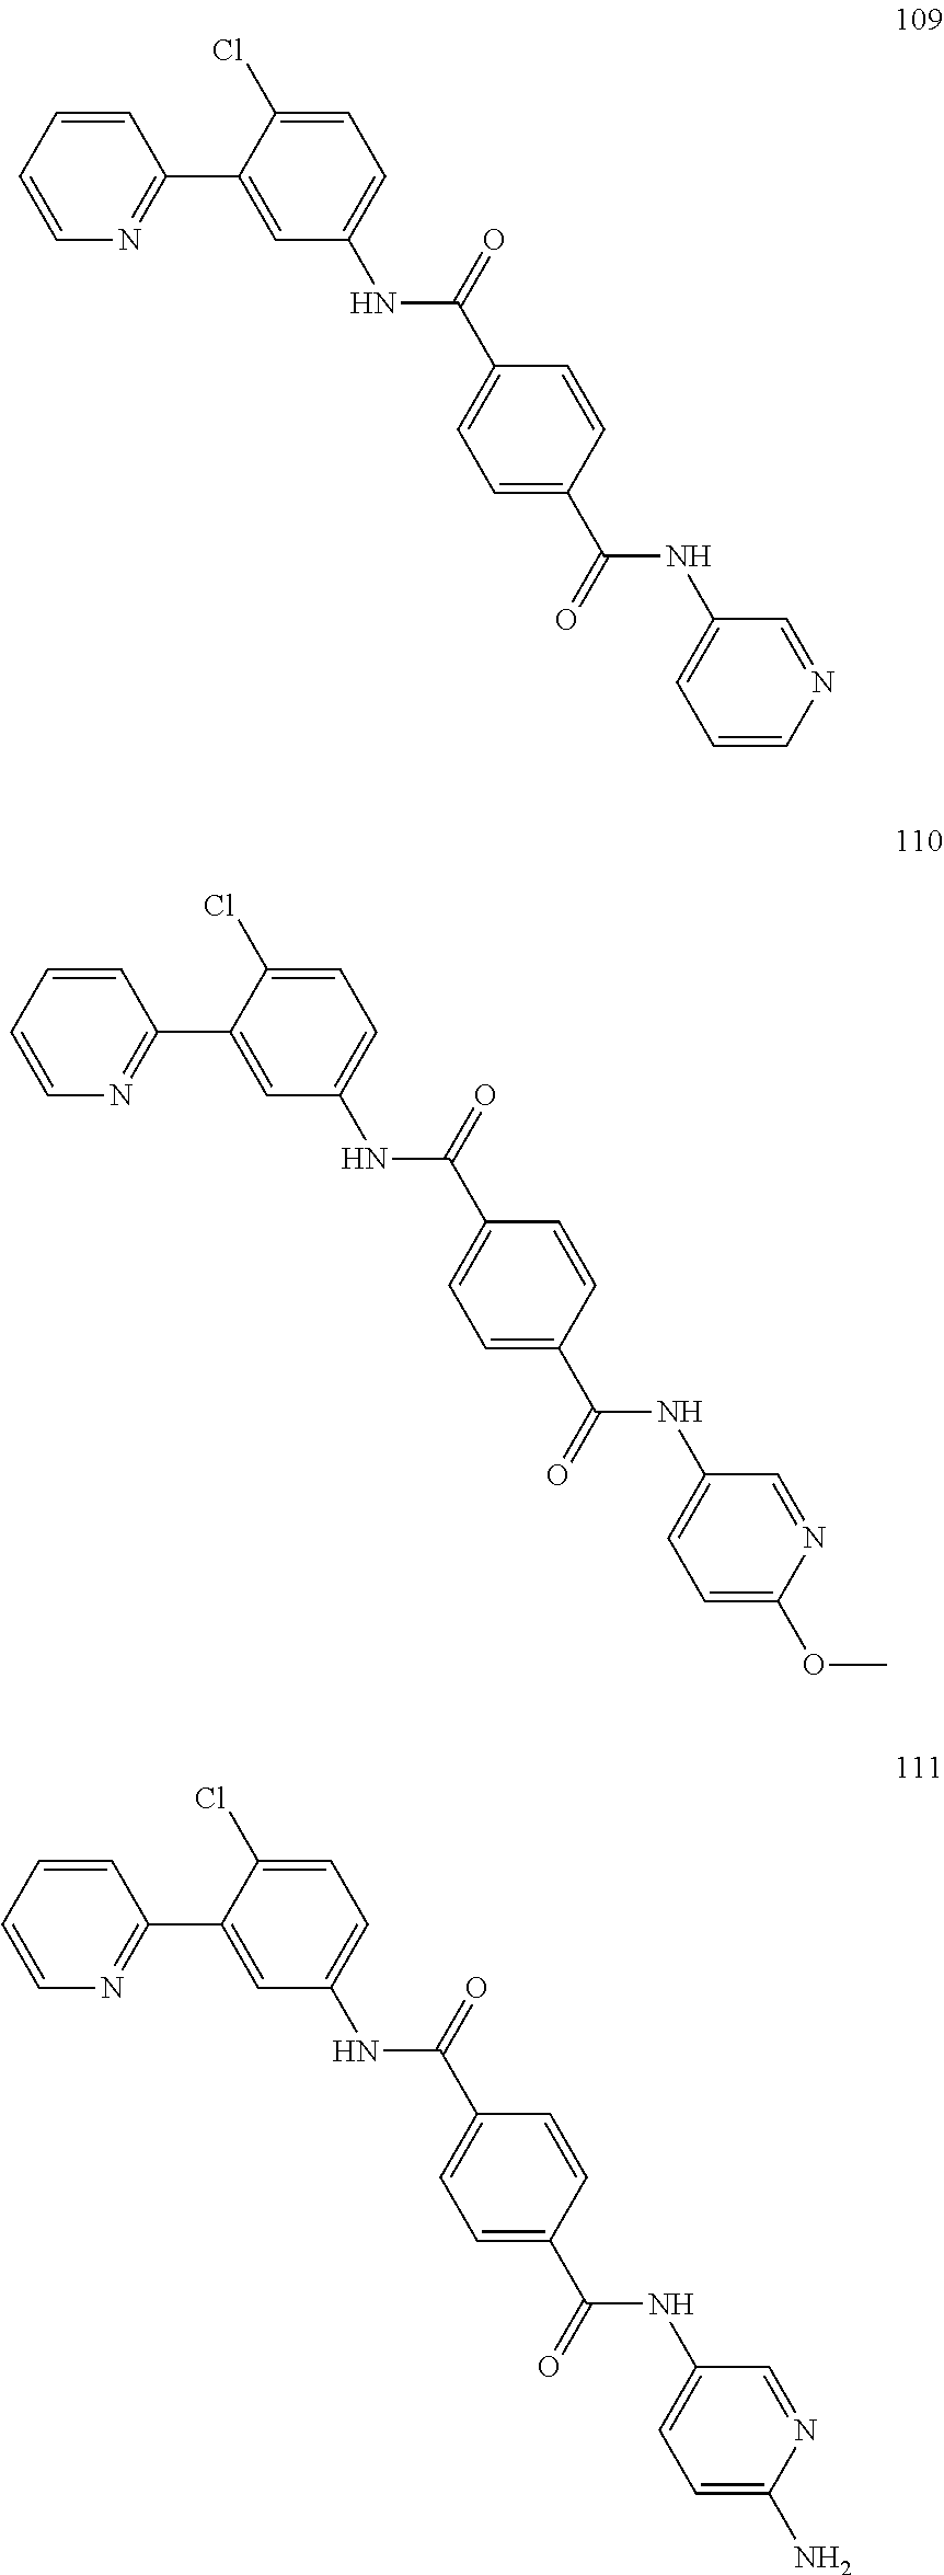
C1=CC=CN=C1C1=CC(NC(C2=CC=C(C(=O)NC3=CC=CN=C3)C=C2)=O)=CC=C1Cl.C1=CC=CN=C1C1=CC(NC(C2=CC=C(C(=O)NC3=CC=C(OC)N=C3)C=C2)=O)=CC=C1Cl.C1=CC=CN=C1C1=CC(NC(C2=CC=C(C(=O)NC3=CC=C(N)N=C3)C=C2)=O)=CC=C1Cl
